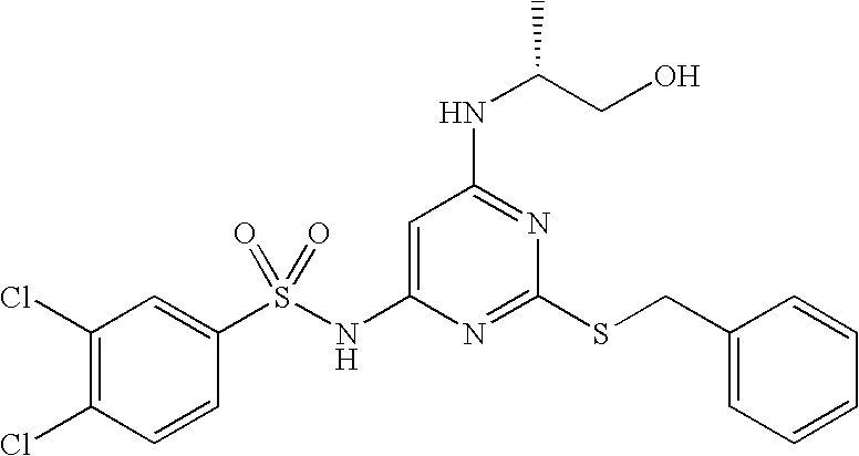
C1=C(NS(C2=CC(Cl)=C(Cl)C=C2)(=O)=O)N=C(SCC2=CC=CC=C2)N=C1NC(CO)C
